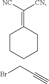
C1CCCCC1=C([CN])[NC].BrCC#C
